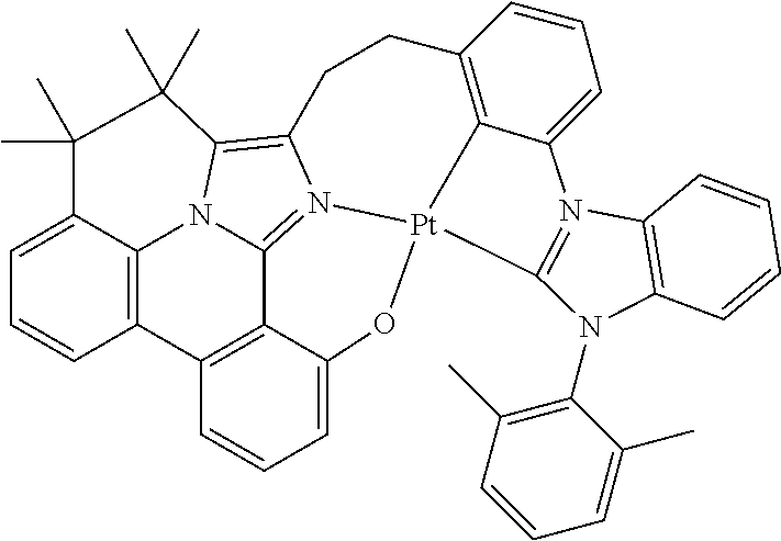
C1=C2C3=C(C=C1)C1=C4C5=N6[Pt]7(OC4=CC=C1)C1=C(CCC6=C(N35)C(C)(C)C2(C)C)C=CC=C1N1=C7N(C2=C(C)C=CC=C2C)C2=C1C=CC=C2
